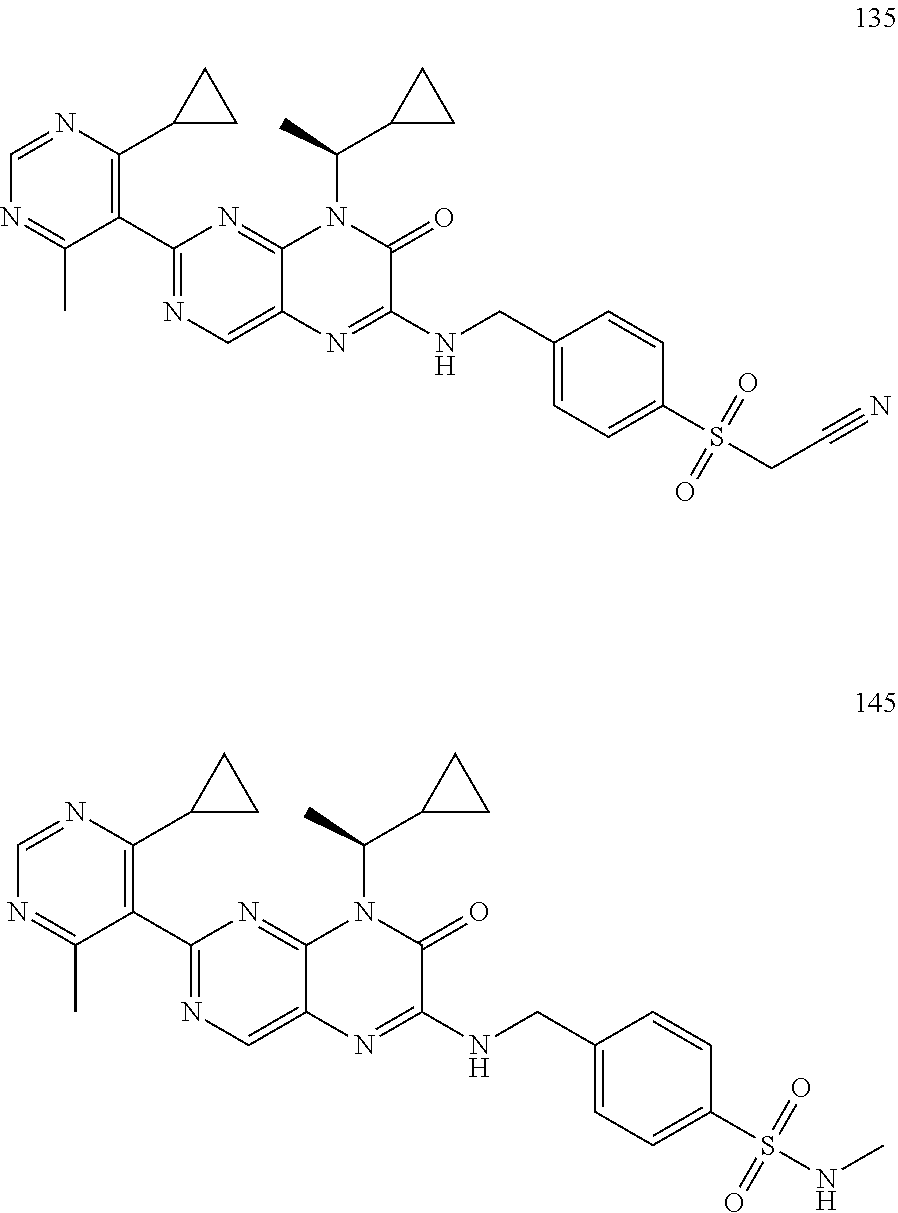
C1(C2=C(C3CC3)N=CN=C2C)=NC=C2C(=N1)N(C(C)C1CC1)C(=O)C(NCC1=CC=C(S(CC#N)(=O)=O)C=C1)=N2.C1(C2=C(C3CC3)N=CN=C2C)=NC=C2C(=N1)N(C(C)C1CC1)C(=O)C(NCC1=CC=C(S(NC)(=O)=O)C=C1)=N2
